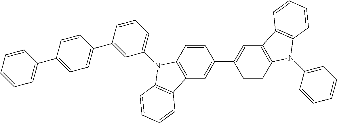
C1=CC=CC(C2=CC=C(C3=CC(N4C5=C(C=C(C6=CC7=C(C=C6)N(C6=CC=CC=C6)C6=C7C=CC=C6)C=C5)C5=C4C=CC=C5)=CC=C3)C=C2)=C1
